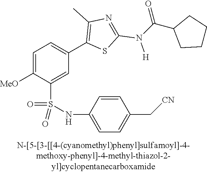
C1=C([MeO])C(S(NC2=CC=C(C[CN])C=C2)(=O)=O)=CC(C2=C(C)N=C(N([H])C(C3CCCC3)=O)S2)=C1
